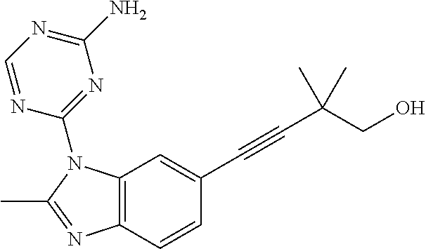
C12=C(C=CC(C#CC(C)(CO)C)=C1)N=C(C)N2C1=NC(N)=NC=N1
